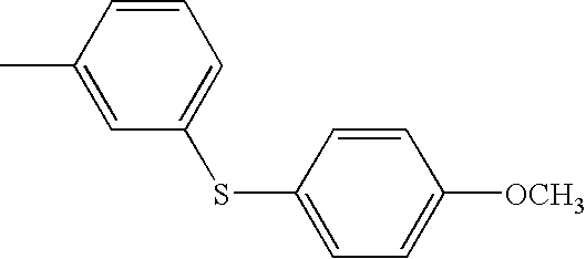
S(C1=CC=C([OCH3])C=C1)C1=CC=CC(C)=C1
